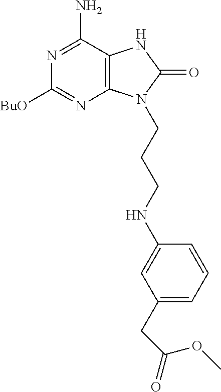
C1([BuO])=NC2=C(C(N)=N1)NC(=O)N2CCCNC1=CC(CC(=O)OC)=CC=C1
